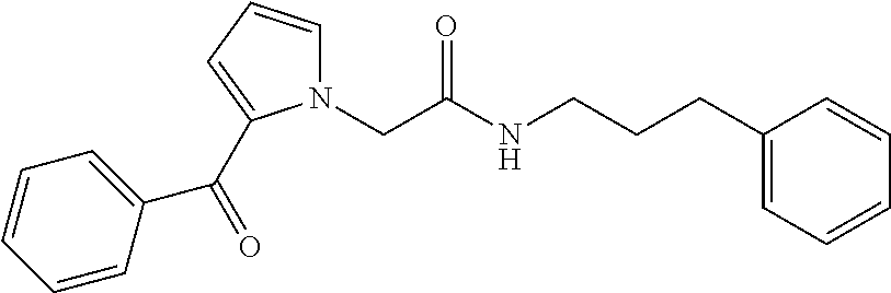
N1(CC(NCCCC2=CC=CC=C2)=O)C=CC=C1C(C1=CC=CC=C1)=O
